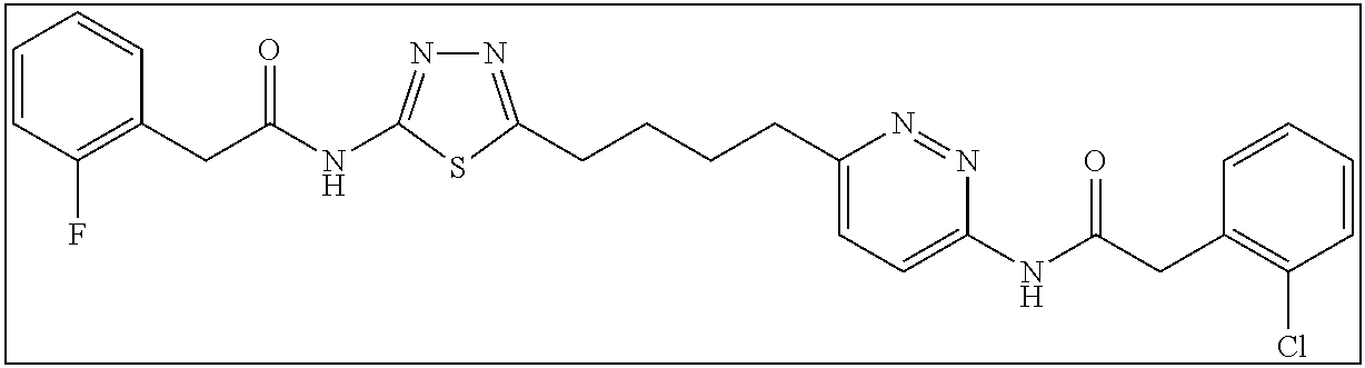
N1=C(CCCCC2=CC=C(NC(CC3=C(Cl)C=CC=C3)=O)N=N2)SC(NC(CC2=C(F)C=CC=C2)=O)=N1
